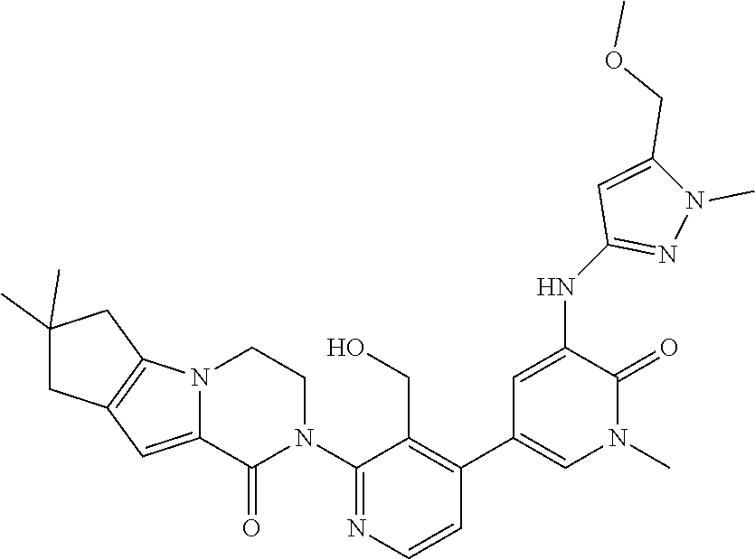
C1(N2CCN3C(=CC4=C3CC(C)(C)C4)C2=O)=NC=CC(C2=CN(C)C(=O)C(NC3=NN(C)C(COC)=C3)=C2)=C1CO
